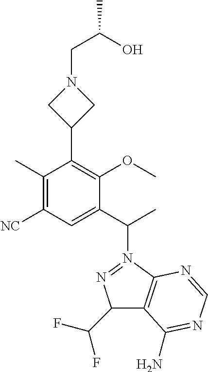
C1(C)=C([NC])C=C(C(C)N2=NC(C(F)F)C3=C2N=CN=C3N)C(OC)=C1C1CN(CC(C)O)C1
